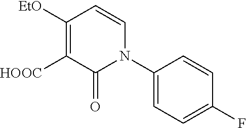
C1(N2C(=O)C([HOOC])=C([EtO])C=C2)=CC=C(F)C=C1
